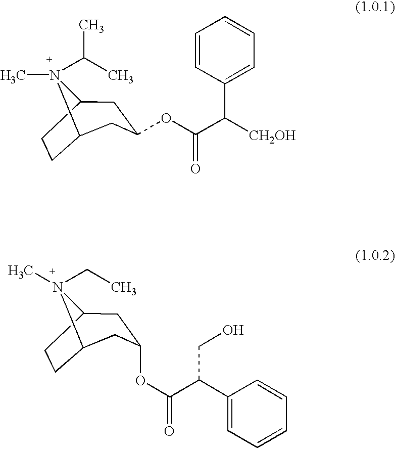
C12CCC([N+]1(C)C(C)C)CC(OC(=O)C(C1=CC=CC=C1)[CH2OH])C2.C12CCC([N+]1(C)CC)CC(OC(=O)C(C1=CC=CC=C1)CO)C2
